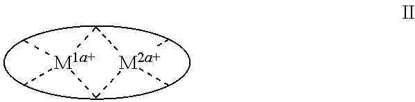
C1[M1a+](C)(C)C[M2a+]1(C)C
